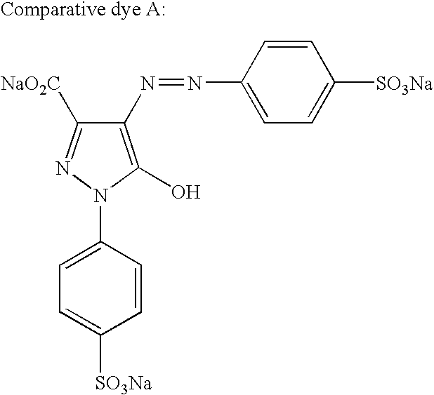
C1(N=NC2=CC=C([SO3Na])C=C2)=C(O)N(C2=CC=C([SO3Na])C=C2)N=C1[NaO2C]
